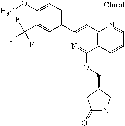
C12=C(C=C(C3=CC=C(OC)C(C(F)(F)F)=C3)N=C1OCC1CC(=O)NC1)N=CC=C2
